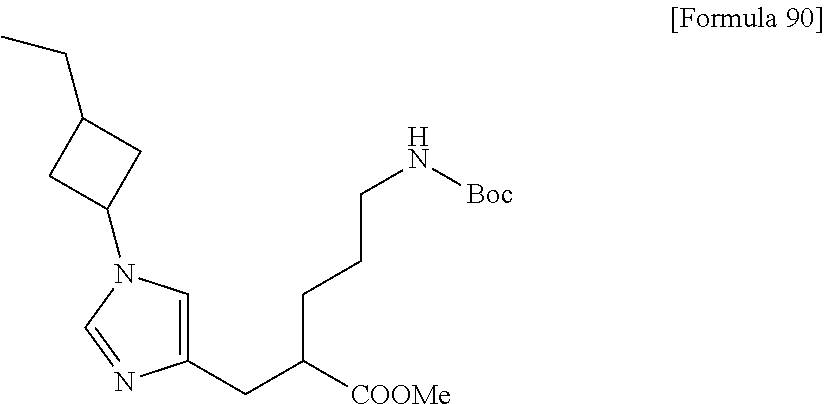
C1(CC([COOMe])CCCN[Boc])=CN(C2CC(CC)C2)C=N1
